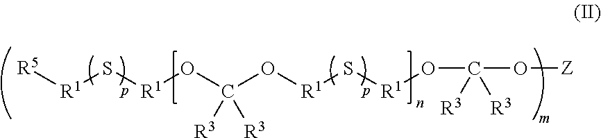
[R5][R1]S[R1]OC(O[R1]S[R1]OC([R3])([R3])O[Z])([R3])[R3]
